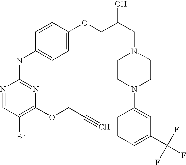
N1=CC(Br)=C(OCC#C)N=C1NC1=CC=C(OCC(CN2CCN(C3=CC(C(F)(F)F)=CC=C3)CC2)O)C=C1
